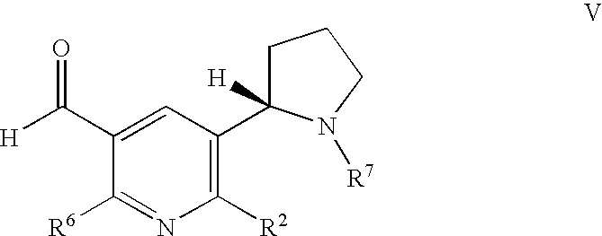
[H]C(C1=CC(C2([H])N([R7])CCC2)=C([R2])N=C1[R6])=O
